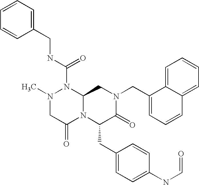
N(C(N1N(C)CC(=O)N2C1CN(CC1=CC=CC3=CC=CC=C13)C(=O)C2CC1=CC=C(NC=O)C=C1)=O)CC1=CC=CC=C1
